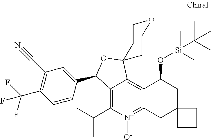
C12=C(C(C)C)[N+]([O-])=C3C(=C1C1(OC2C2=CC(C#N)=C(C(F)(F)F)C=C2)CCOCC1)C(O[Si](C(C)(C)C)(C)C)CC1(C3)CCC1
